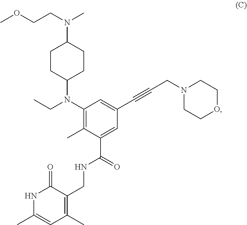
C1(N(CC)C2CCC(N(C)CCOC)CC2)=C(C)C(C(NCC2=C(C)C=C(C)NC2=O)=O)=CC(C#CCN2CCOCC2)=C1
